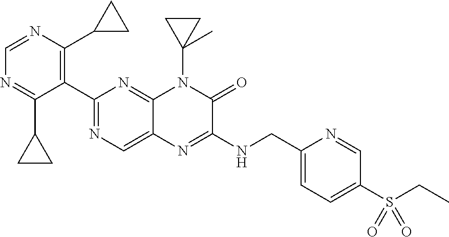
C1=NC(C2CC2)=C(C2=NC=C3C(=N2)N(C2(C)CC2)C(=O)C(NCC2=CC=C(S(=O)(=O)CC)C=N2)=N3)C(C2CC2)=N1
